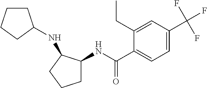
C1=C(C(F)(F)F)C=C(CC)C(C(=O)NC2CCCC2NC2CCCC2)=C1
